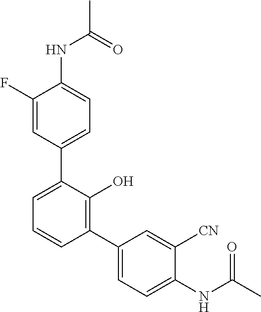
C1(NC(C)=O)=CC=C(C2=CC=CC(C3=CC=C(NC(C)=O)C([CN])=C3)=C2O)C=C1F
